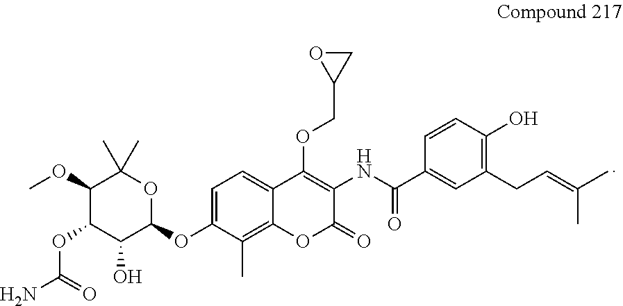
C1(COC2=C(NC(C3=CC(CC=C(C)C)=C(O)C=C3)=O)C(=O)OC3=C(C)C(OC4OC(C)(C)C(OC)C(OC(N)=O)C4O)=CC=C23)OC1
